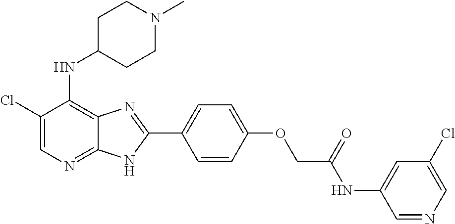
C1(Cl)=CN=C2C(=C1NC1CCN(C)CC1)N=C(C1=CC=C(OCC(NC3=CC(Cl)=CN=C3)=O)C=C1)N2
